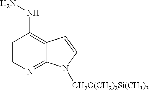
N(C1=C2C(=NC=C1)N([CH2O(CH2)2Si(CH3)3])C=C2)N
